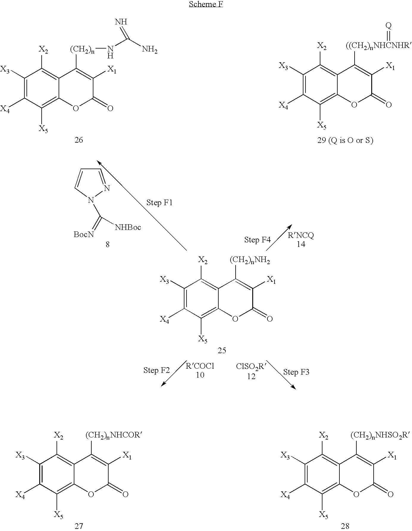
C1([X3])=C([X4])C([X5])=C2C(=C1[X2])C([(CH2)nNH2])=C([X1])C(=O)O2.C1=NN(C(=[BocN])[NHBoc])C=C1.C1([X3])=C([X4])C([X5])=C2C(=C1[X2])C([(CH2)n]NC(N)=N)=C([X1])C(=O)O2.C1([X3])=C([X4])C([X5])=C2C(=C1[X2])C([((CH2)nNHCNHR]=[Q])=C([X1])C(=O)O2.C1([X3])=C([X4])C([X5])=C2C(=C1[X2])C([(CH2)nNHSO2R])=C([X1])C(=O)O2.C1([X3])=C([X4])C([X5])=C2C(=C1[X2])C([(CH2)nNHCOR])=C([X1])C(=O)O2
